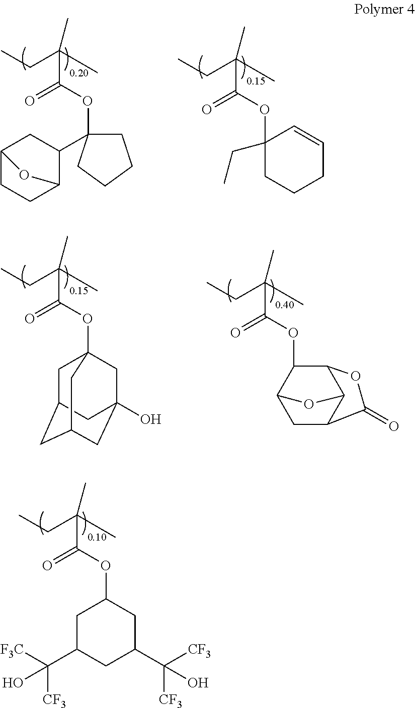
CCC(C)(C)C(OC1(C2CC3CCC2O3)CCCC1)=O.CCC(C)(C)C(OC1(CC)CCCC=C1)=O.CCC(C)(C)C(OC12CC3CC(CC(O)(C1)C3)C2)=O.CCC(C)(C)C(OC1C2CC3C(C1OC3=O)O2)=O.CCC(C)(C)C(OC1CC(C([CF3])([F3C])O)CC(C([CF3])([CF3])O)C1)=O
